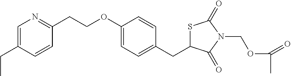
C(OC1=CC=C(CC2SC(=O)N(COC(=O)C)C2=O)C=C1)CC1=NC=C(CC)C=C1
